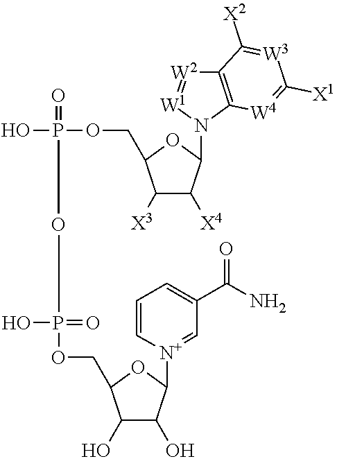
C1([X3])C([X4])C(N2[W1]=[W2]C3=C2[W4]=C([X1])[W3]=C3[X2])OC1COP(=O)(O)OP(OCC1C(O)C(O)C([N+]2=CC(C(N)=O)=CC=C2)O1)(=O)O
